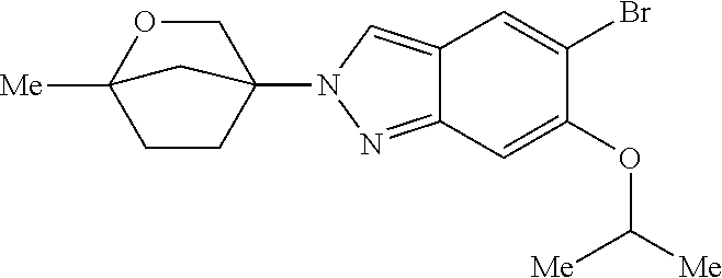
C1(OC([Me])[Me])=CC2=NN(C34COC([Me])(CC3)C4)C=C2C=C1Br
